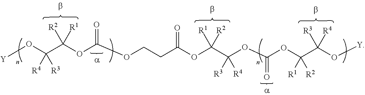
C(C(OC(OCCC(OC(C(OC(OC(C(O[Y])([R3])[R4])([R1])[R2])=O)([R3])[R4])([R1])[R2])=O)=O)([R2])[R1])(O[Y])([R4])[R3]
